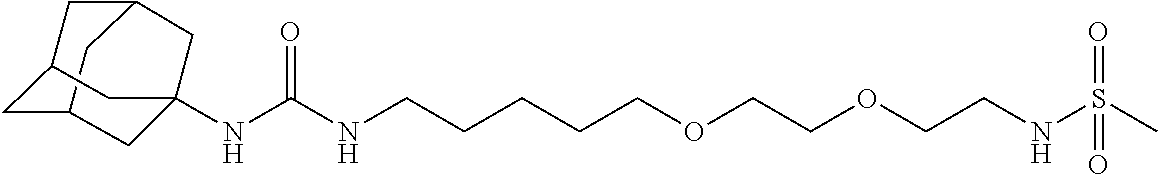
C12CC3CC(C1)CC(NC(NCCCCCOCCOCCNS(C)(=O)=O)=O)(C3)C2
